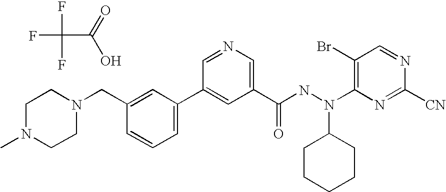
C1N(C)CCN(CC2=CC(C3=CC(C(NN(C4=C(Br)C=NC([CN])=N4)C4CCCCC4)=O)=CN=C3)=CC=C2)C1.FC(F)(F)C(=O)O
